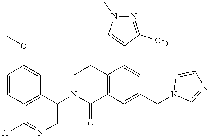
C1=CC2=C(C=C1OC)C(N1C(=O)C3=C(CC1)C(C1=CN(C)N=C1[CF3])=CC(CN1C=NC=C1)=C3)=CN=C2Cl
